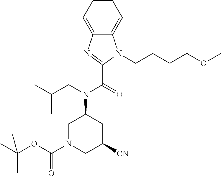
C1=CC=C2C(=C1)N(CCCCOC)C(C(=O)N(CC(C)C)C1CN(C(OC(C)(C)C)=O)CC([CN])C1)=N2
